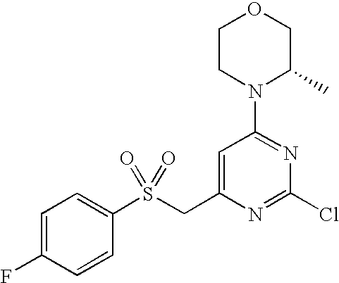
N1(C2=NC(Cl)=NC(CS(C3=CC=C(F)C=C3)(=O)=O)=C2)C(C)COCC1
